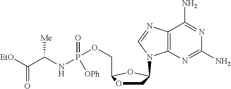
C1OC(COP(NC(C([EtO])=O)[Me])(=O)[OPh])OC1N1C2=C(C(N)=NC(N)=N2)N=C1
